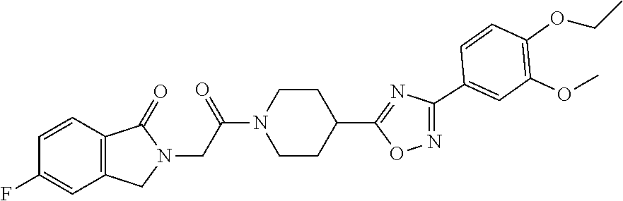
C1CN(C(CN2C(=O)C3=C(C2)C=C(F)C=C3)=O)CCC1C1=NC(C2=CC(OC)=C(OCC)C=C2)=NO1
